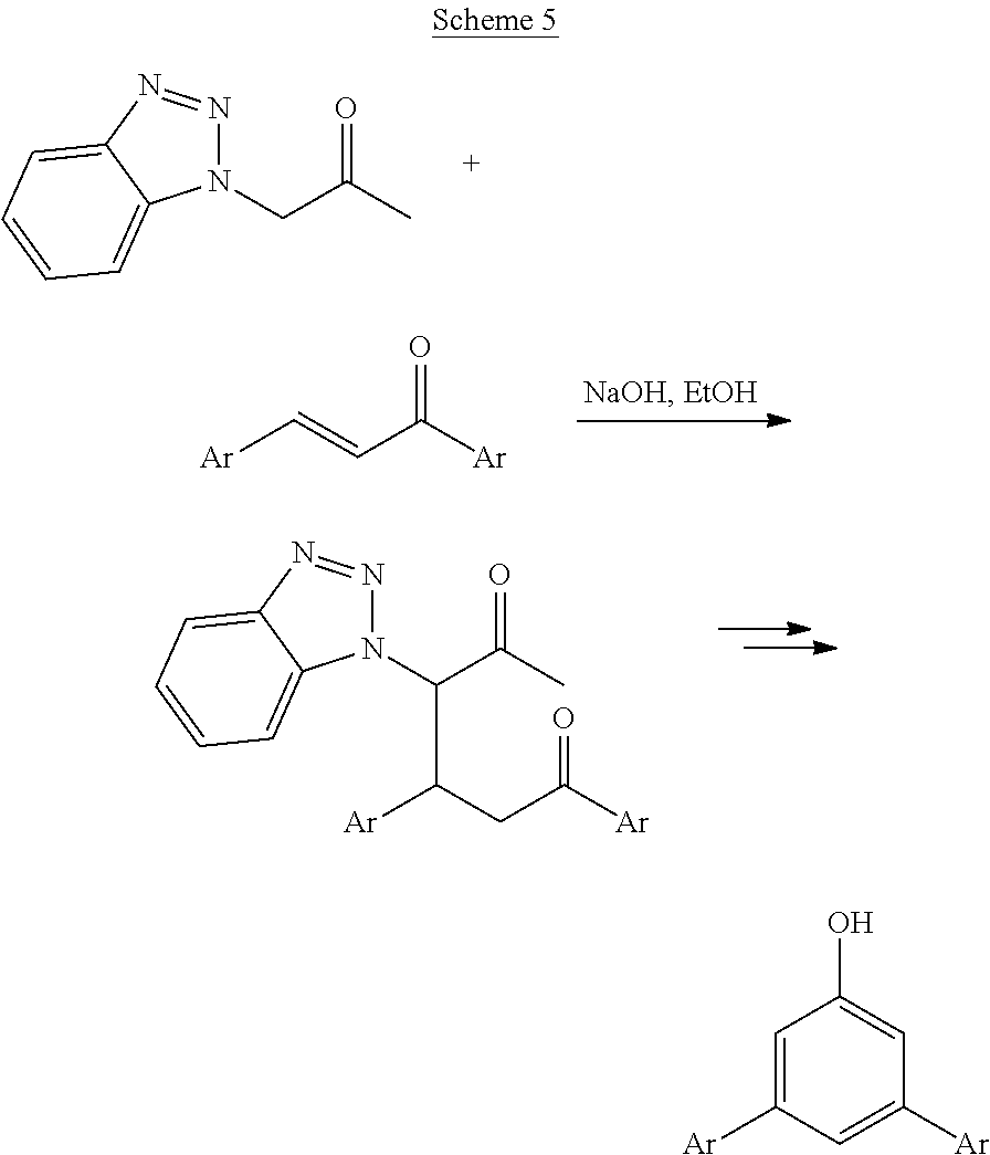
N1(CC(=O)C)N=NC2=CC=CC=C12.O=C(C=C[Ar])[Ar].N1(C(C(=O)C)C([Ar])CC(=O)[Ar])N=NC2=CC=CC=C12.C1=C([Ar])C=C([Ar])C=C1O
